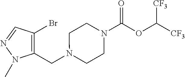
C1(CN2CCN(C(OC([CF3])[CF3])=O)CC2)=C(Br)C=NN1C
